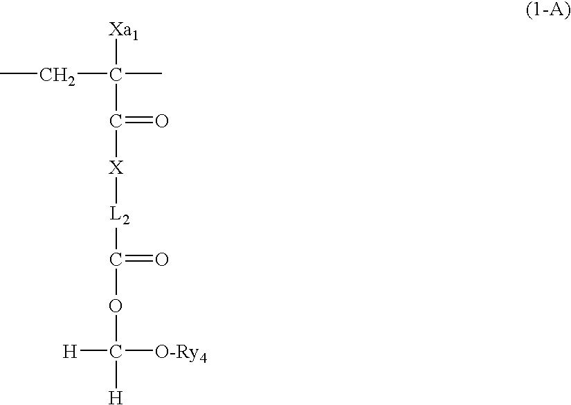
[Xa1]C(CC)(C)C(=O)[X][L2]C(=O)OC([H])([H])[O-Ry4]
